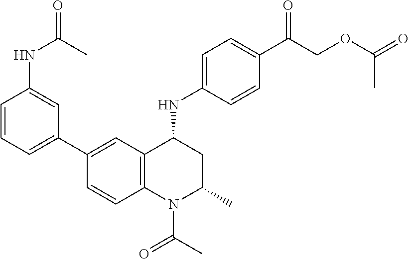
C1(NC2CC(C)N(C(C)=O)C3=C2C=C(C2=CC=CC(NC(=O)C)=C2)C=C3)=CC=C(C(COC(=O)C)=O)C=C1
